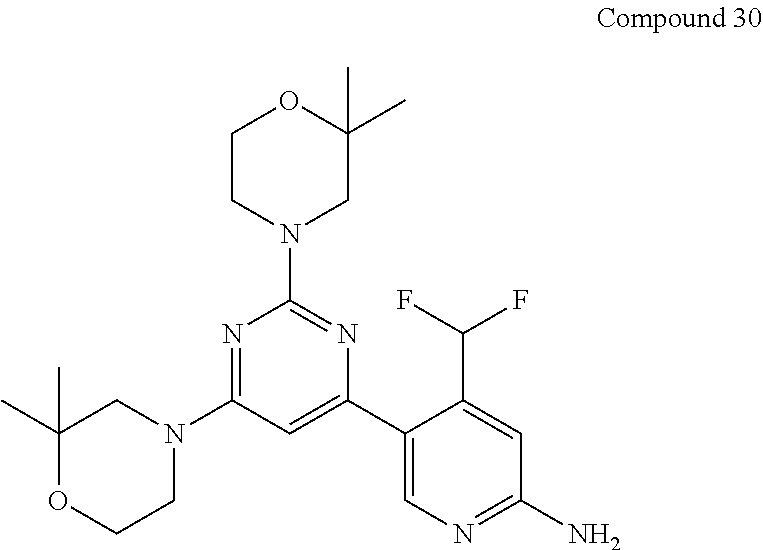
C1(C)(C)OCCN(C2=NC(N3CC(C)(C)OCC3)=NC(C3=CN=C(N)C=C3C(F)F)=C2)C1
